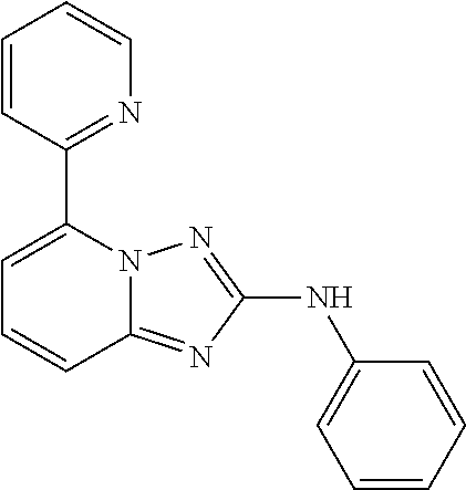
C1(C2=CC=CC3=NC(NC4=CC=CC=C4)=NN23)=NC=CC=C1
